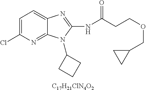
C1=C(Cl)N=C2C(=C1)N=C(NC(CCOCC1CC1)=O)N2C1CCC1.[C17H21ClN4O2]
